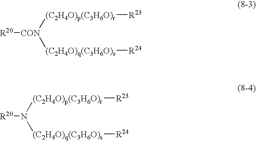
[R20][CON]([(C2H4O)p(C3H6O)r][R23])[(C2H4O)q(C3H6O)s][R24].[(C2H4O)p(C3H6O)r]([R23])N([(C2H4O)q(C3H6O)s][R24])[R20]
